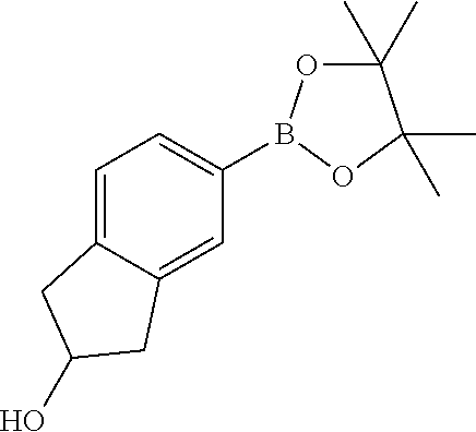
C1(B2OC(C)(C)C(C)(C)O2)=CC=C2C(=C1)CC(O)C2
